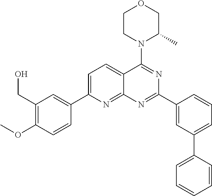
C1=C(C2=CC(CO)=C(OC)C=C2)N=C2C(=C1)C(N1C(C)COCC1)=NC(C1=CC(C3=CC=CC=C3)=CC=C1)=N2
